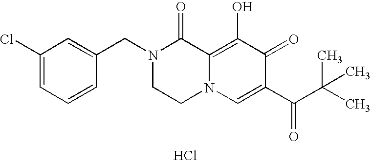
C1(Cl)=CC=CC(CN2CCN3C(=C(O)C(=O)C(C(=O)C(C)(C)C)=C3)C2=O)=C1.Cl
